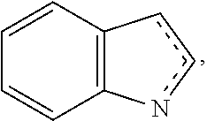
C12=C(ncc1)C=CC=C2
